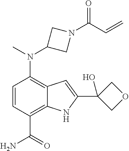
C1(N(C2CN(C(C=C)=O)C2)C)=C2C(=C(C(N)=O)C=C1)NC(C1(O)COC1)=C2
